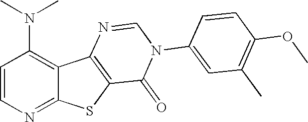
N(C1=C2C(=NC=C1)SC1=C2N=CN(C2=CC(C)=C(OC)C=C2)C1=O)(C)C
